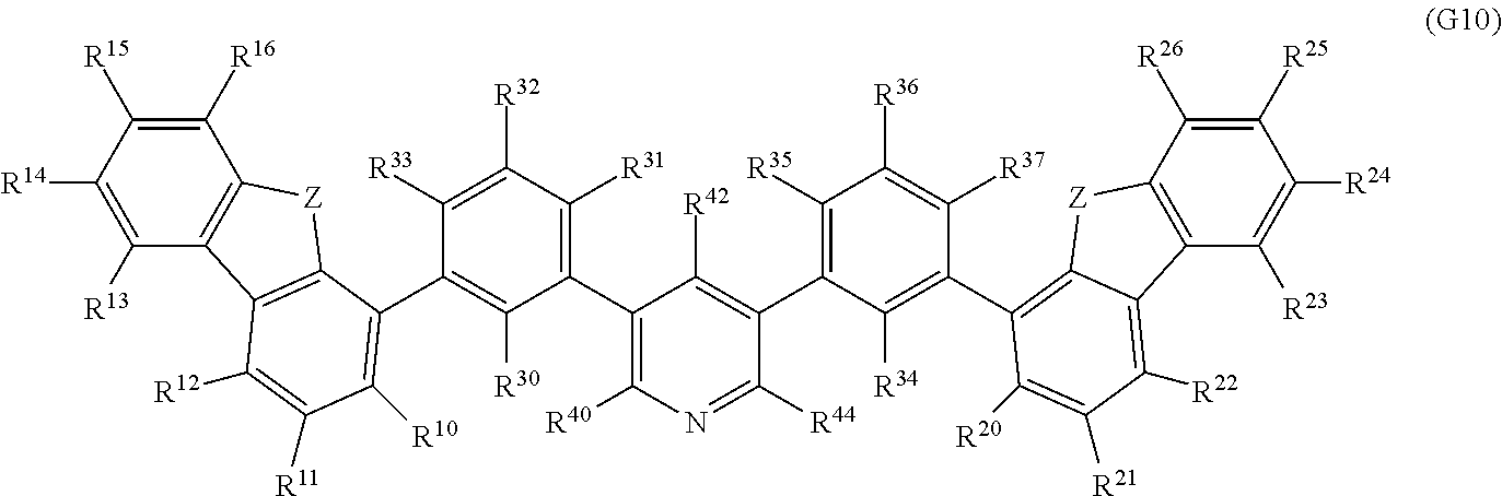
C1(C2=C3C(=C([R22])C([R21])=C2[R20])C2=C(C([R26])=C([R25])C([R24])=C2[R23])[Z]3)=C([R34])C(C2=C([R42])C(C3=C([R31])C([R32])=C([R33])C(C4=C([R10])C([R11])=C([R12])C5=C4[Z]C4=C5C([R13])=C([R14])C([R15])=C4[R16])=C3[R30])=C([R40])N=C2[R44])=C([R35])C([R36])=C1[R37]
